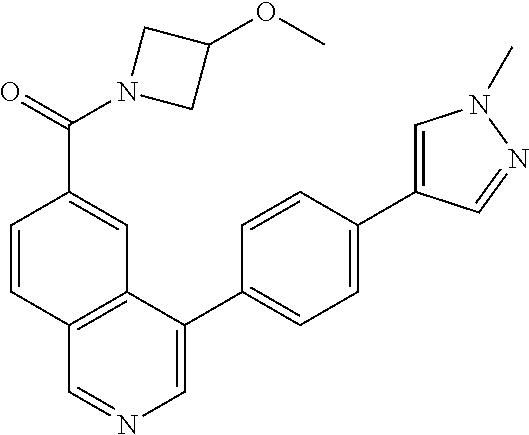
C1=CC(C(=O)N2CC(OC)C2)=CC2=C1C=NC=C2C1=CC=C(C2=CN(C)N=C2)C=C1
